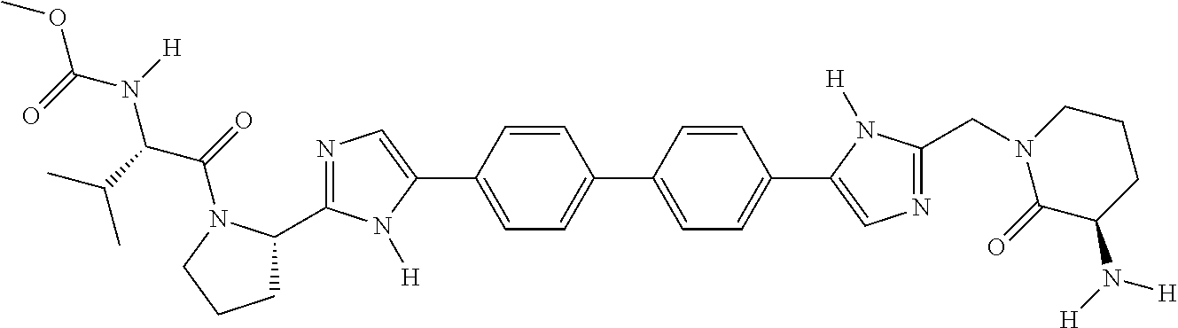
C1=C(C2=CN=C(C3CCCN3C(=O)C(C(C)C)N(C(OC)=O)[H])N2[H])C=CC(C2=CC=C(C3=CN=C(CN4C(=O)C(N([H])[H])CCC4)N3[H])C=C2)=C1
